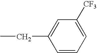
C1=CC=C([CF3])C=C1CC
